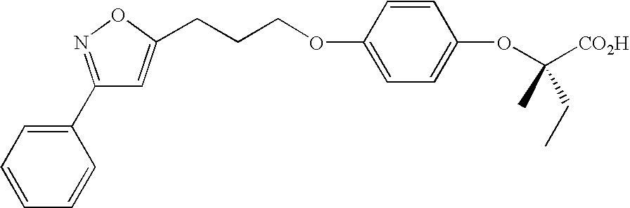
C1=CC=CC(C2=NOC(CCCOC3=CC=C(OC([CO2H])(C)CC)C=C3)=C2)=C1
